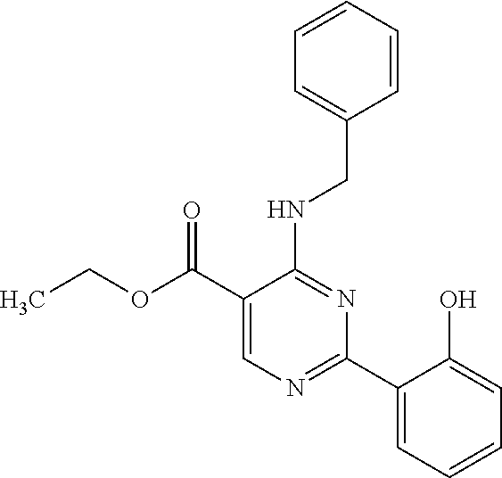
CCOC(C1=CN=C(C2=CC=CC=C2O)N=C1NCC1=CC=CC=C1)=O
